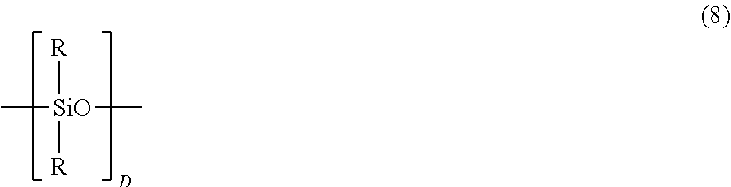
[R][SiO]([R])(C)C
